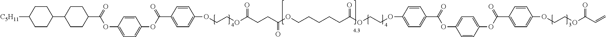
C1CC(C2CCC(C(=O)OC3=CC=C(OC(C4=CC=C(OCCOC(CCC(OCCCCCC(OCCOC5=CC=C(C(OC6=CC=C(OC(C7=CC=C(OCCOC(C=C)=O)C=C7)=O)C=C6)=O)C=C5)=O)=O)=O)C=C4)=O)C=C3)CC2)CCC1[C5H11]
